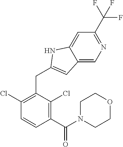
C1(C(N2CCOCC2)=O)=C(Cl)C(CC2=CC3=CN=C(C(F)(F)F)C=C3N2)=C(Cl)C=C1
